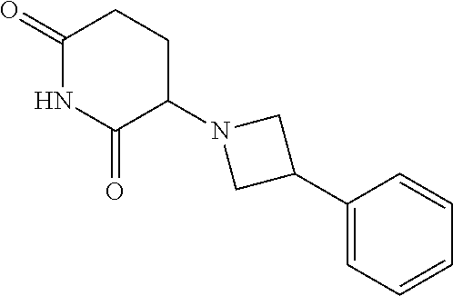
C1(=O)NC(=O)C(N2CC(C3=CC=CC=C3)C2)CC1
